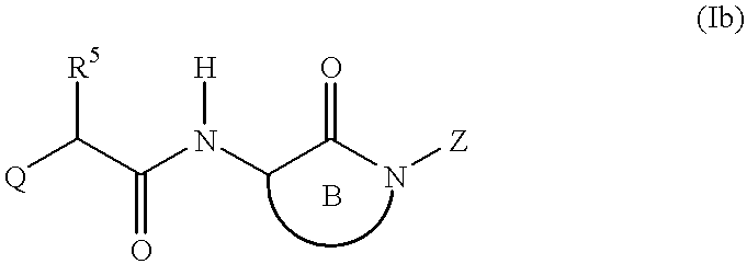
[Q]C(C(N(CC(N[Z])=O)[H])=O)[R5].B
